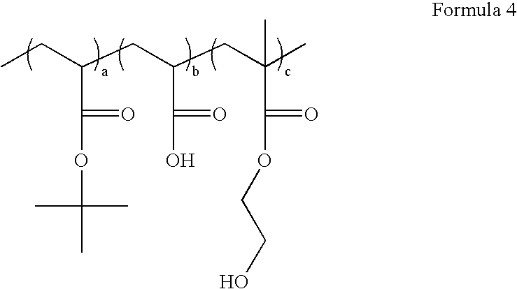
CCC(CC(CC(C)(C)C(=O)OCCO)C(=O)O)C(=O)OC(C)(C)C
